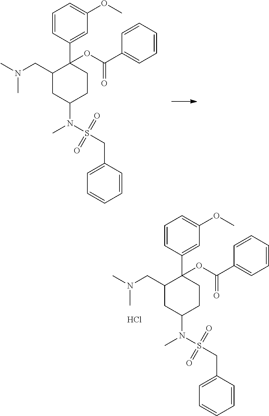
C1(OC(C2=CC=CC=C2)=O)(C2=CC(OC)=CC=C2)C(CN(C)C)CC(N(C)S(CC2=CC=CC=C2)(=O)=O)CC1.Cl.C1(OC(C2=CC=CC=C2)=O)(C2=CC(OC)=CC=C2)C(CN(C)C)CC(N(C)S(CC2=CC=CC=C2)(=O)=O)CC1
